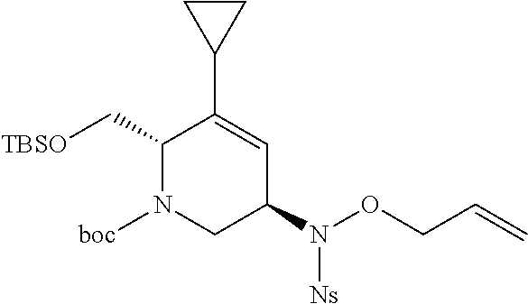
C1(C[TBSO])N([boc])CC(N([Ns])OCC=C)C=C1C1CC1
